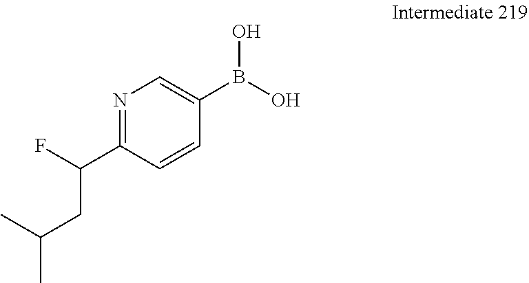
N1=C(C(F)CC(C)C)C=CC(B(O)O)=C1
